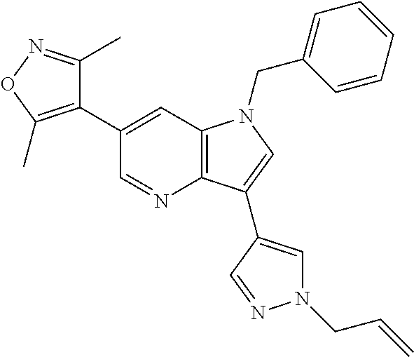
C1(C2=CC3=C(N=C2)C(C2=CN(CC=C)N=C2)=CN3CC2=CC=CC=C2)=C(C)ON=C1C
